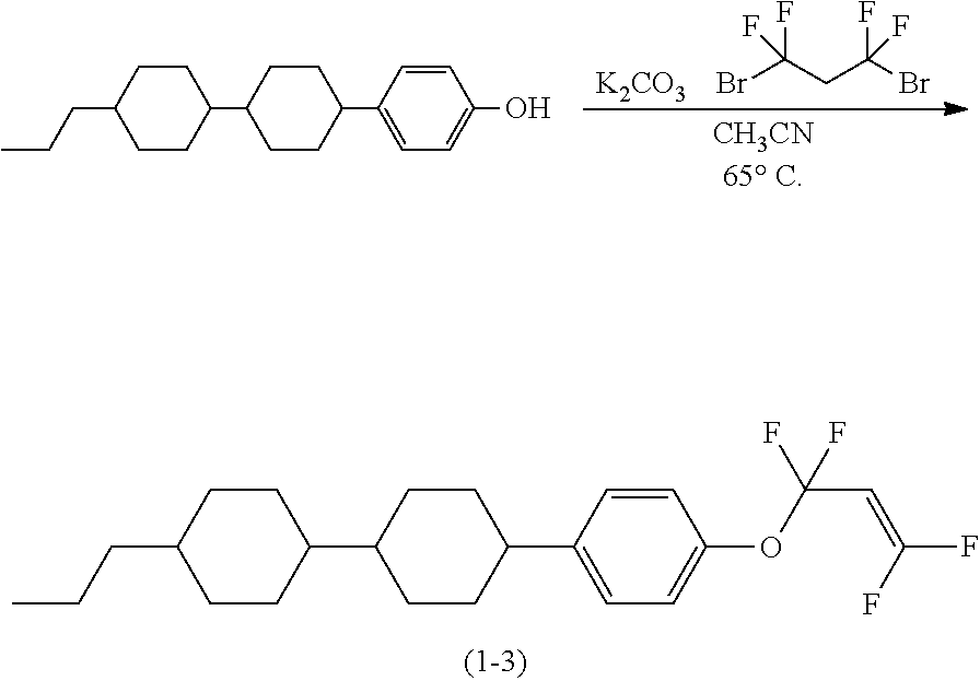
C1CC(C2=CC=C(OC(F)(C=C(F)F)F)C=C2)CCC1C1CCC(CCC)CC1.BrC(CC(Br)(F)F)(F)F.[K2CO3].C1CC(C2CCC(C3=CC=C(O)C=C3)CC2)CCC1CCC
